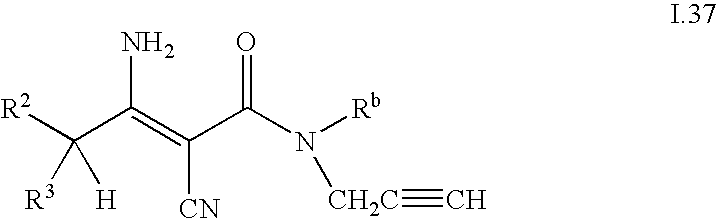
[R2]C(C(=C(C(N([Rb])[CH2C]#C)=O)[CN])N)([H])[R3]
